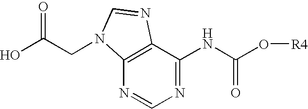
N1=C(NC(O[R4])=O)C2=C(N=C1)N(CC(O)=O)C=N2
